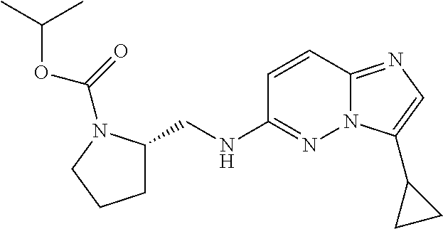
C1=CC2=NC=C(C3CC3)N2N=C1NCC1CCCN1C(OC(C)C)=O
